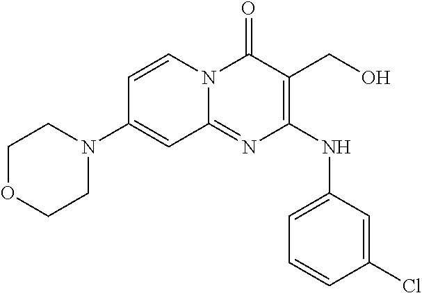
C1=CN2C(=NC(NC3=CC=CC(Cl)=C3)=C(CO)C2=O)C=C1N1CCOCC1
